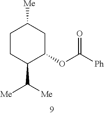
C1CC(C([Me])[Me])C(OC([Ph])=O)CC1[Me]
